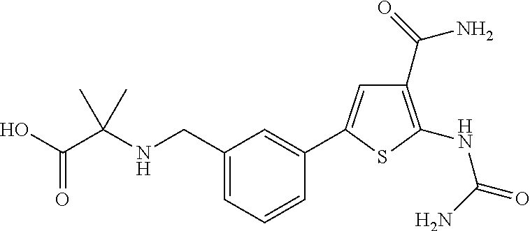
OC(C(NCC1=CC=CC(C2=CC(C(=O)N)=C(NC(=O)N)S2)=C1)(C)C)=O
